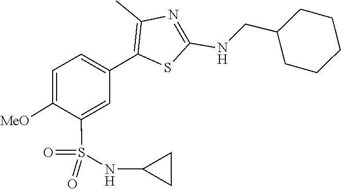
O=S(NC1CC1)(C1=CC(C2=C(C)N=C(NCC3CCCCC3)S2)=CC=C1[MeO])=O
